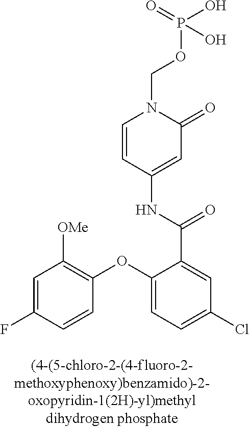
C1=C(F)C=CC(OC2=CC=C(Cl)C=C2C(=O)NC2=CC(=O)N(COP(=O)(O)O)C=C2)=C1[OMe]
